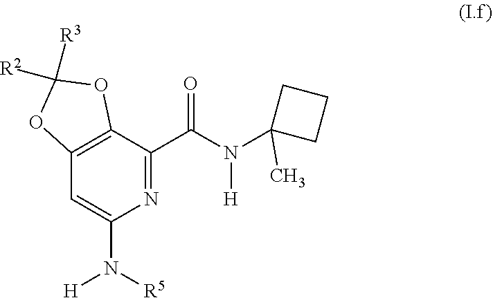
N1=C(C(N(C2(C)CCC2)[H])=O)C2=C(C=C1N([R5])[H])OC([R3])([R2])O2
